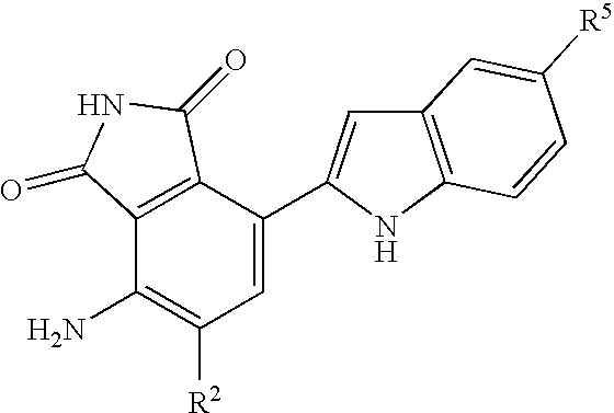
C1=C(C2=CC3=C(N2)C=CC([R5])=C3)C2=C(C(N)=C1[R2])C(=O)NC2=O
